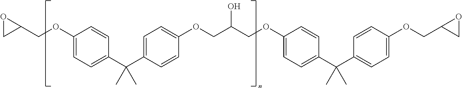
C1(OCC2OC2)=CC=C(C(C2=CC=C(OCC(COC3=CC=C(C(C4=CC=C(OCC5OC5)C=C4)(C)C)C=C3)O)C=C2)(C)C)C=C1
